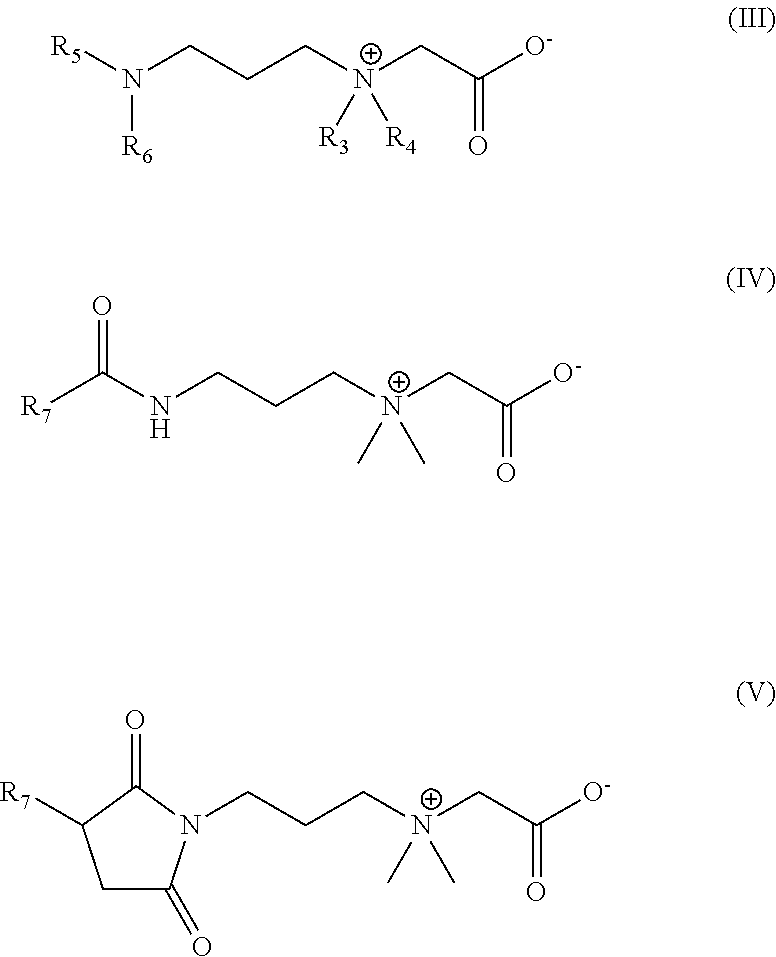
[R5]N(CCC[N+](CC([O-])=O)([R3])[R4])[R6].[R7]C(NCCC[N+](CC([O-])=O)(C)C)=O.C(CC[N+](CC([O-])=O)(C)C)N1C(=O)CC([R7])C1=O
